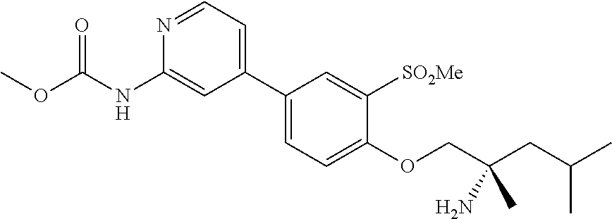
N1=CC=C(C2=CC=C(OCC(CC(C)C)(N)C)C([SO2Me])=C2)C=C1NC(OC)=O
